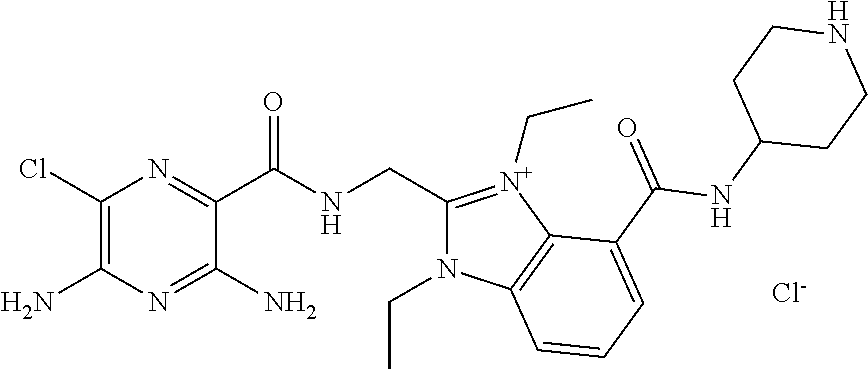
[Cl-].C1(Cl)=C(N)N=C(N)C(C(NCC2=[N+](CC)C3=C(N2CC)C=CC=C3C(NC2CCNCC2)=O)=O)=N1
